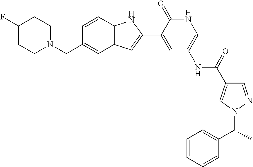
C(C1=CC2=C(C=C1)NC(C1=CC(NC(C3=CN(C(C)C4=CC=CC=C4)N=C3)=O)=CNC1=O)=C2)N1CCC(F)CC1
